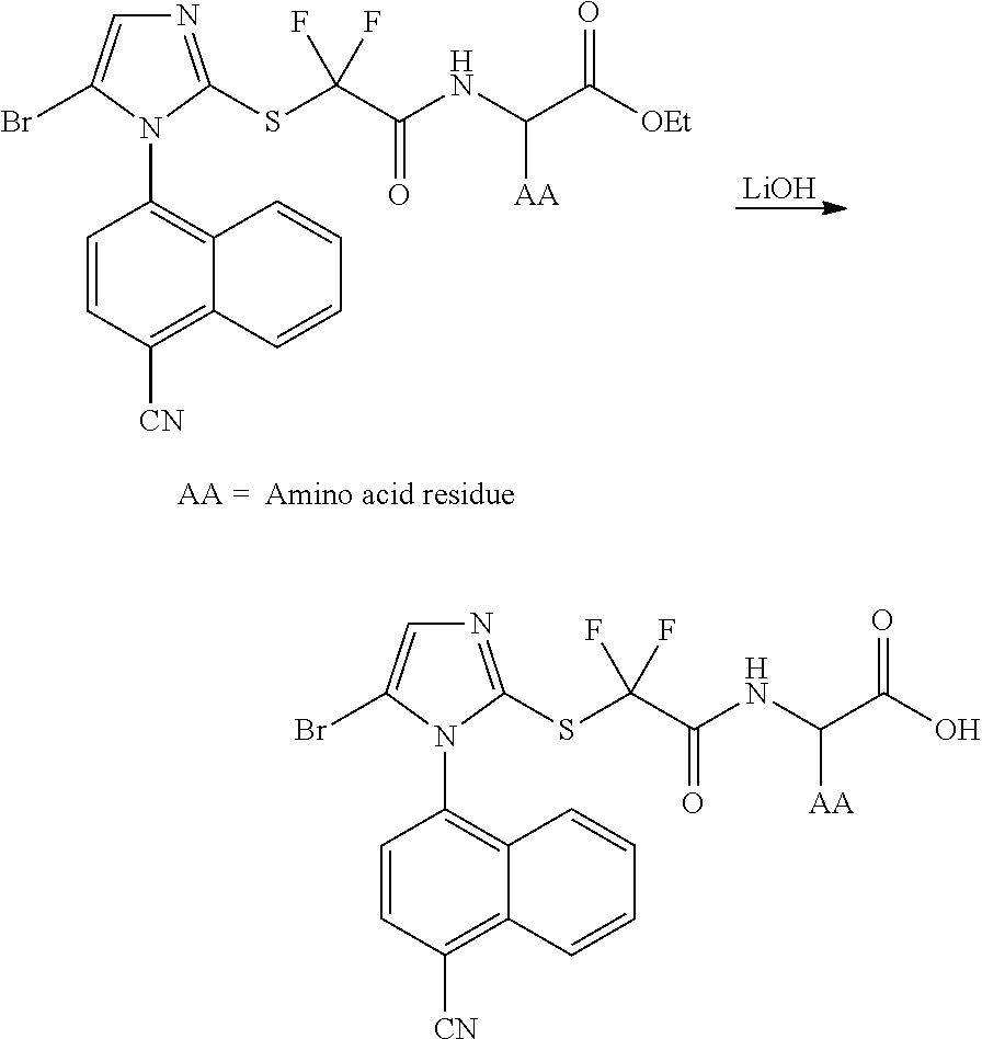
C1=CC([CN])=C2C(=C1N1C(SC(C(NC(C(O)=O)[AA])=O)(F)F)=NC=C1Br)C=CC=C2.C1=CC([CN])=C2C(=C1N1C(SC(C(NC(C([OEt])=O)[AA])=O)(F)F)=NC=C1Br)C=CC=C2.[LiOH]
